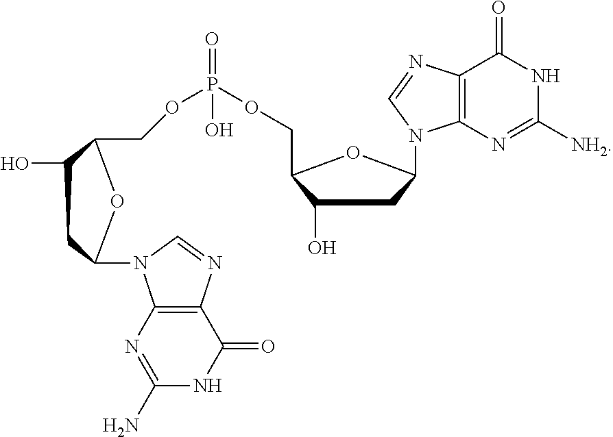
N1C([NH2])=NC2=C(C1=O)N=CN2C1CC(O)C(COP(OCC2C(O)CC(N3C4=C(C(=O)NC(N)=N4)N=C3)O2)(=O)O)O1
